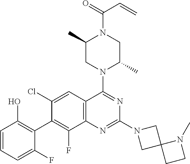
C1=CC=C(F)C(C2=C(F)C3=C(C=C2Cl)C(N2C(C)CN(C(=O)C=C)C(C)C2)=NC(N2CC4(C2)CCN4C)=N3)=C1O
